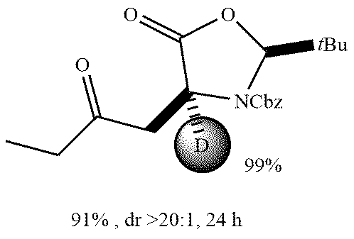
C(C(CC1([D])[NCbz]C([tBu])OC1=O)=O)C
